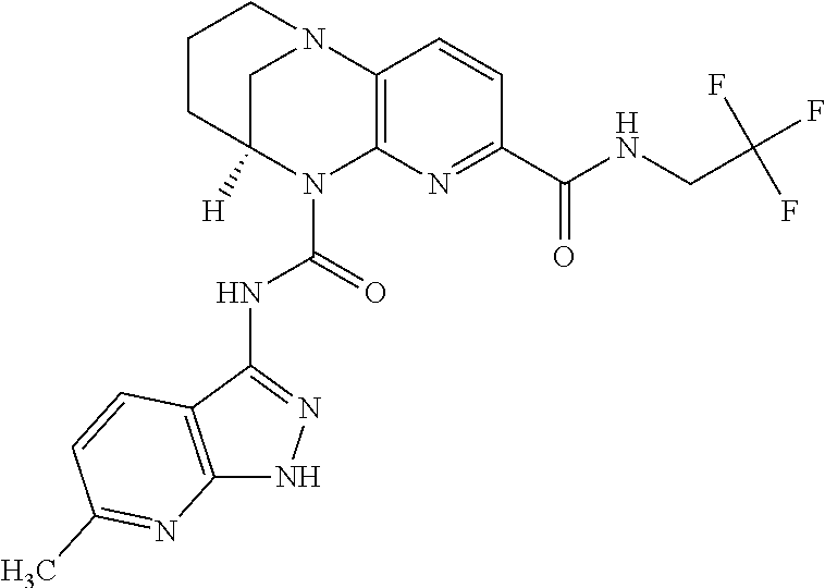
C1CC2([H])CN(C1)C1=C(N2C(=O)NC2=NNC3=C2C=CC(C)=N3)N=C(C(=O)NCC(F)(F)F)C=C1
